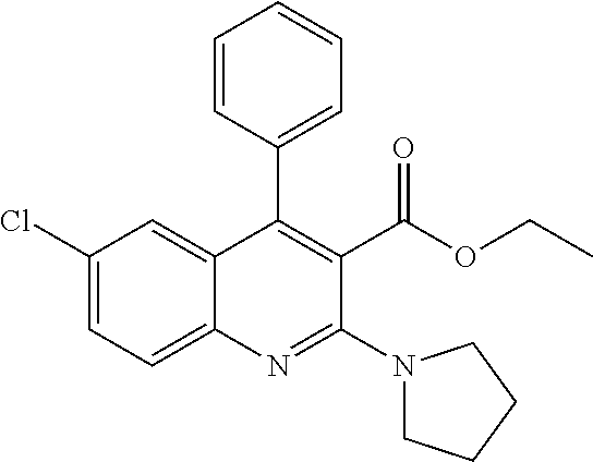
C1=CC(C2=C(C(OCC)=O)C(N3CCCC3)=NC3=CC=C(Cl)C=C23)=CC=C1
